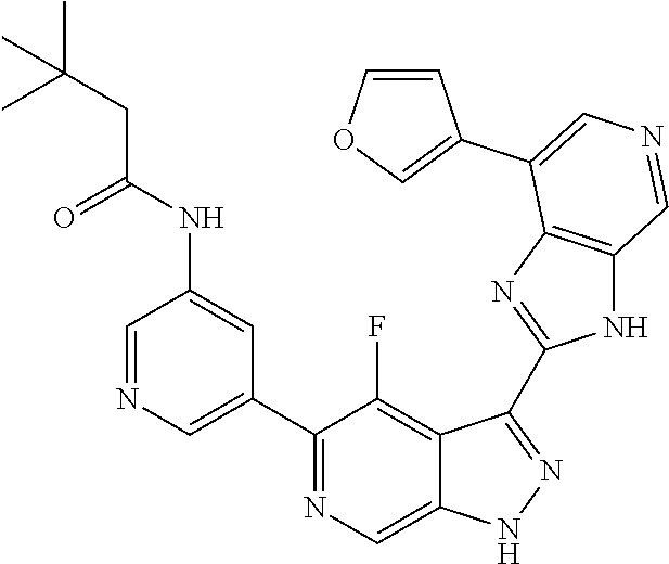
C1(C2=CN=CC(NC(=O)CC(C)(C)C)=C2)=NC=C2C(=C1F)C(C1=NC3=C(N1)C=NC=C3C1=COC=C1)=NN2
